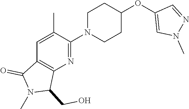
C1=C(C)C(N2CCC(OC3=CN(C)N=C3)CC2)=NC2=C1C(=O)N(C)C2CO
